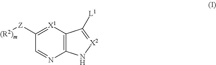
C1=NC2=C([X1]=C1[Z][(R2)m])C([L1])=[X2]N2
